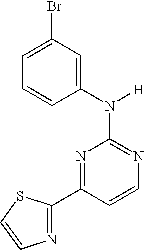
N1=C(N([H])C2=CC(Br)=CC=C2)N=C(C2=NC=CS2)C=C1
